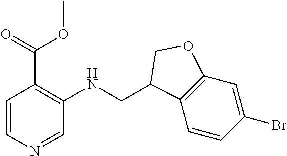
C(NC1=C(C(OC)=O)C=CN=C1)C1C2=C(C=C(Br)C=C2)OC1
